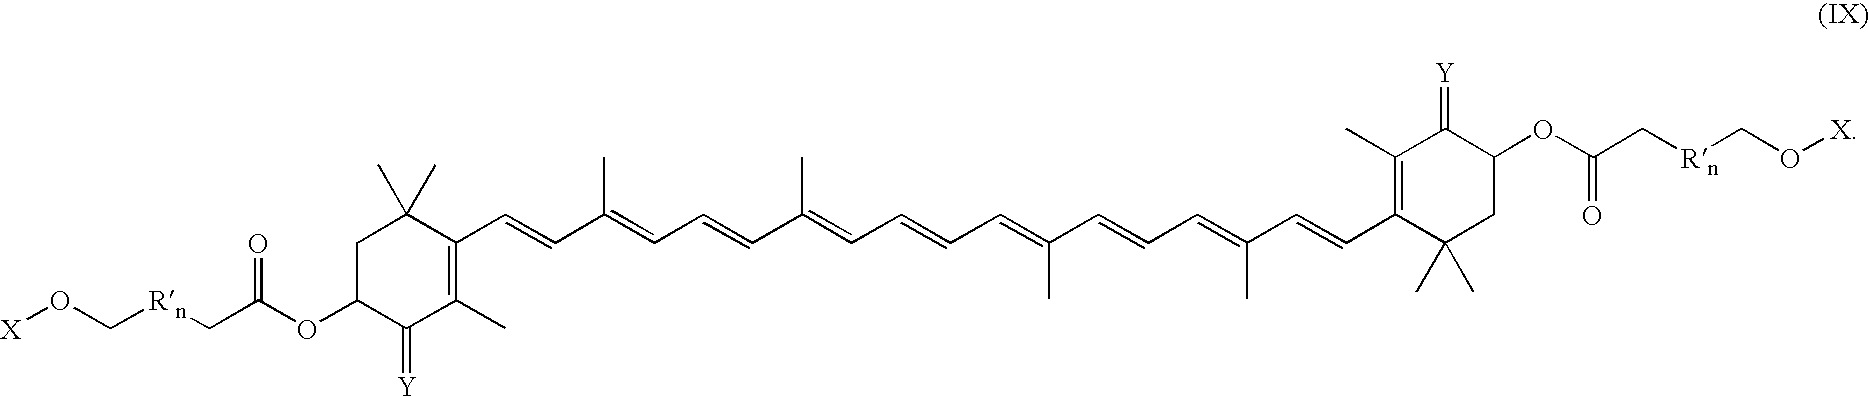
[X]OC[Rn]CC(OC1C(=[Y])C(C)=C(C=CC(=CC=CC(=CC=CC=C(C=CC=C(C=CC2=C(C)C(=[Y])C(OC(C[Rn]CO[X])=O)CC2(C)C)C)C)C)C)C(C)(C)C1)=O
